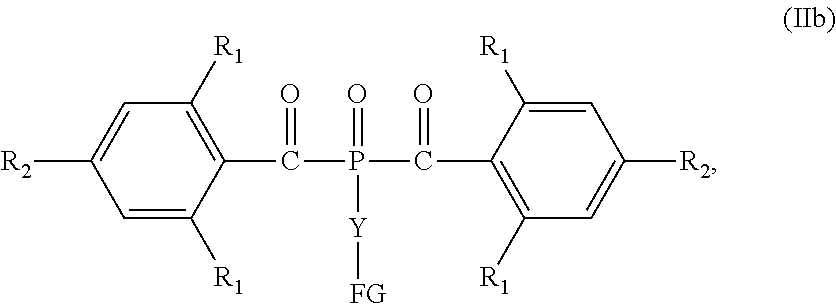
C1([R1])=C(C(P(C(C2=C([R1])C=C([R2])C=C2[R1])=O)([Y][FG])=O)=O)C([R1])=CC([R2])=C1
